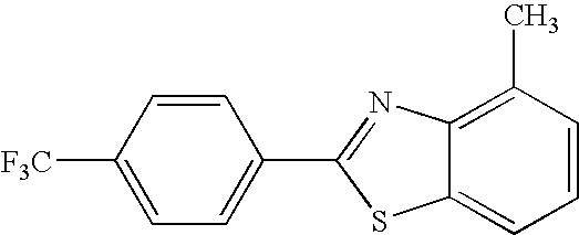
C1=CC(C)=C2C(=C1)SC(C1=CC=C([F3C])C=C1)=N2
